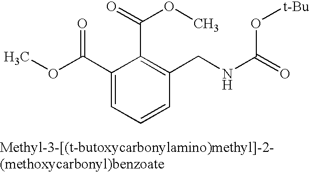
C1(C(OC)=O)=CC=CC(CNC(=O)O[t-Bu])=C1C(=O)OC
